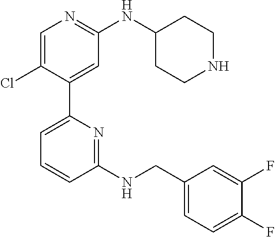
C1=C(Cl)C(C2=CC=CC(NCC3=CC=C(F)C(F)=C3)=N2)=CC(NC2CCNCC2)=N1
